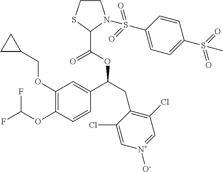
C1(OCC2CC2)=C(OC(F)F)C=CC(C(CC2=C(Cl)C=[N+]([O-])C=C2Cl)OC(=O)C2SCCN2S(C2=CC=C(S(C)(=O)=O)C=C2)(=O)=O)=C1
